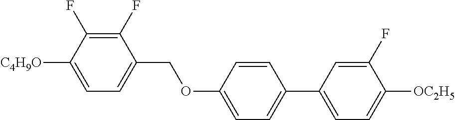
C1(F)=C(F)C([C4H9O])=CC=C1COC1=CC=C(C2=CC=C([OC2H5])C(F)=C2)C=C1
